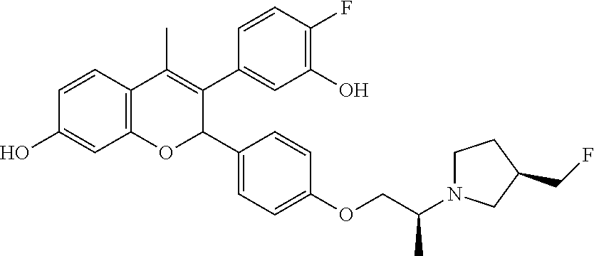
C12=C(C=CC(O)=C1)C(C)=C(C1=CC(O)=C(F)C=C1)C(C1=CC=C(OCC(N3CCC(CF)C3)C)C=C1)O2
